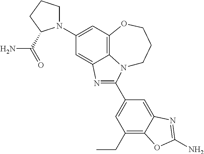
C1(N2CCCC2C(=O)N)=CC2=C3C(=C1)N=C(C1=CC(CC)=C4C(=C1)N=C(N)O4)N3CCCO2
